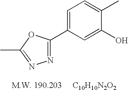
C1=C(C2=NN=C(C)O2)C=C(O)C(C)=C1
